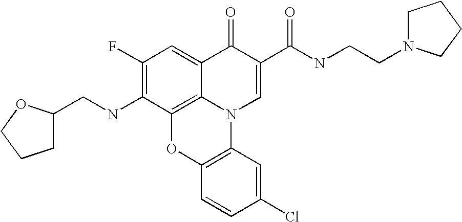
C1(F)=C(NCC2CCCO2)C2=C3C(=C1)C(=O)C(C(NCCN1CCCC1)=O)=CN3C1=C(O2)C=CC(Cl)=C1
